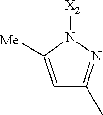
N1([X2])C([Me])=CC(C)=N1
